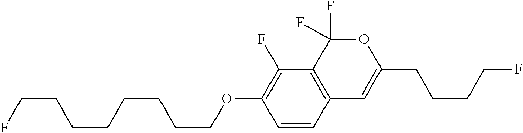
C1=CC2=C(C(F)=C1OCCCCCCCCF)C(F)(F)OC(CCCCF)=C2
